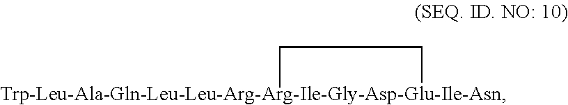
[Trp-Leu-Ala-Gln-Leu-Leu-Arg-Arg-Ile-Gly-Asp-Glu-Ile-Asn]1CC1
